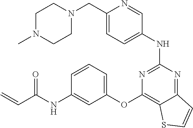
C1=C(CN2CCN(C)CC2)N=CC(NC2=NC(OC3=CC=CC(NC(C=C)=O)=C3)=C3C(=N2)C=CS3)=C1
